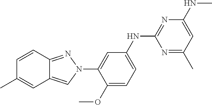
C1=CC2=NN(C3=CC(NC4=NC(NC)=CC(C)=N4)=CC=C3OC)C=C2C=C1C
